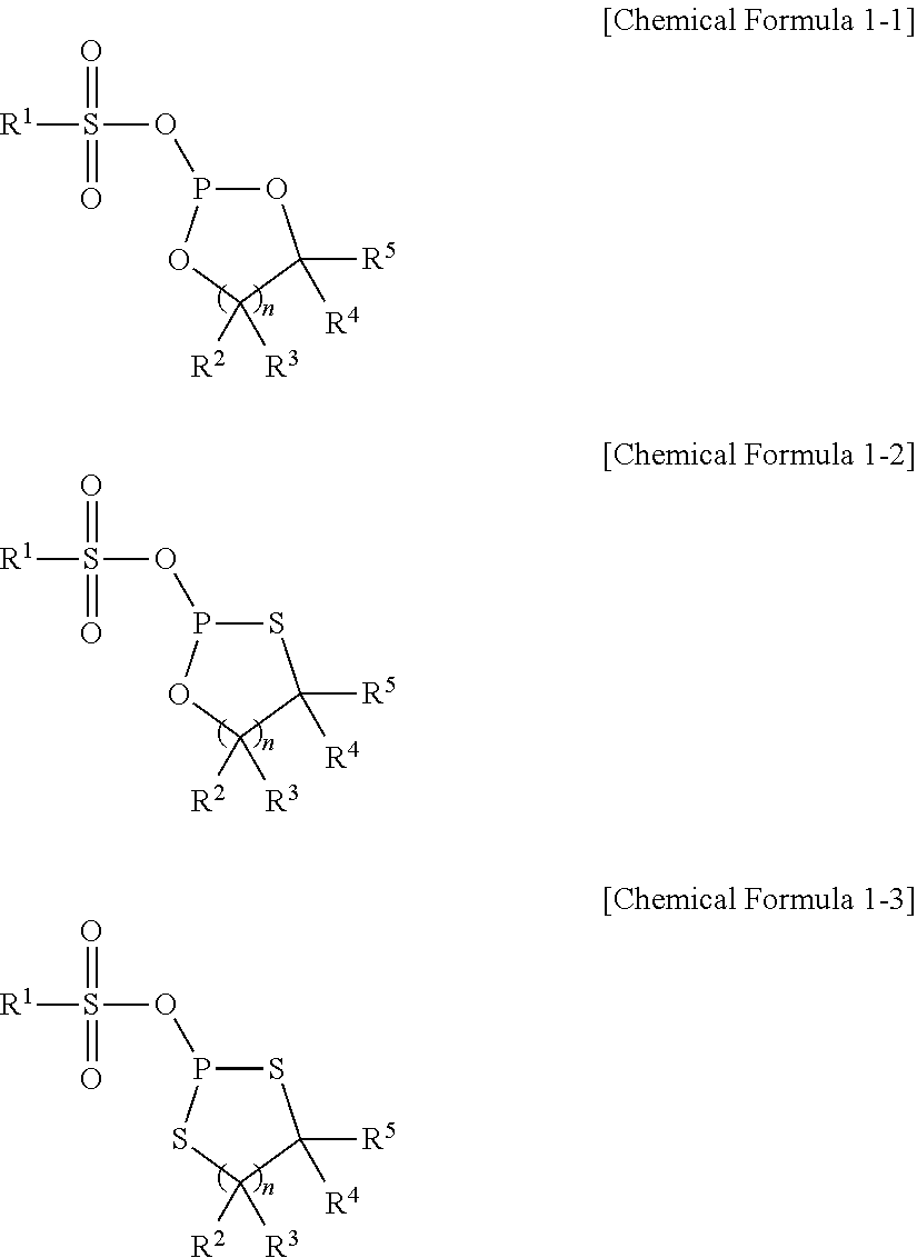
[R1]S(OP1OC([R5])([R4])C([R2])([R3])O1)(=O)=O.[R1]S(OP1SC([R5])([R4])C([R2])([R3])O1)(=O)=O.[R1]S(OP1SC([R5])([R4])C([R2])([R3])S1)(=O)=O
